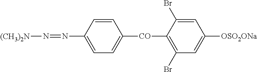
C1=CC(N=N[(CH3)2N])=CC=C1[CO]C1=C(Br)C=C([OSO2ONa])C=C1Br
